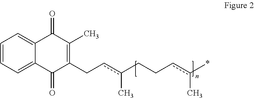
C1=CC=C2C(=C1)C(=O)C(C)=C(Ccc(CCcc(*)C)C)C2=O
